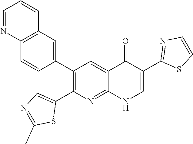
C12=C(C=C(C3=C(C4=CN=C(C)S4)N=C4C(=C3)C(=O)C(C3=NC=CS3)=CN4)C=C1)C=CC=N2
